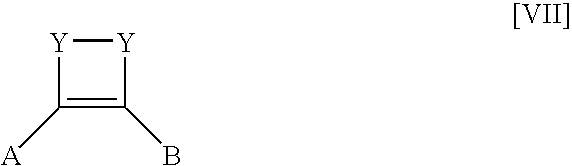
[Y]1[Y]C([A])=C1B
